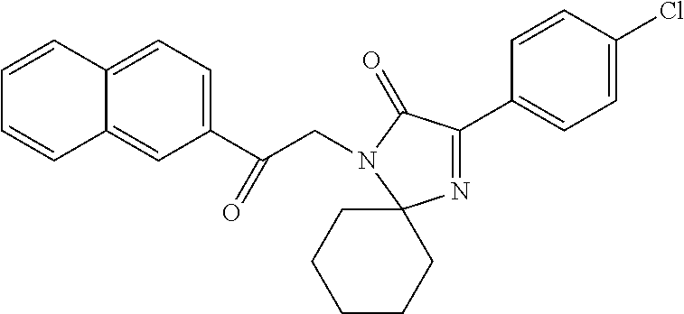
C12=CC=C(C(CN3C(=O)C(C4=CC=C(Cl)C=C4)=NC34CCCCC4)=O)C=C1C=CC=C2
